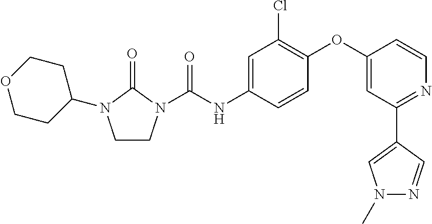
C1CN(C(NC2=CC(Cl)=C(OC3=CC(C4=CN(C)N=C4)=NC=C3)C=C2)=O)C(=O)N1C1CCOCC1
